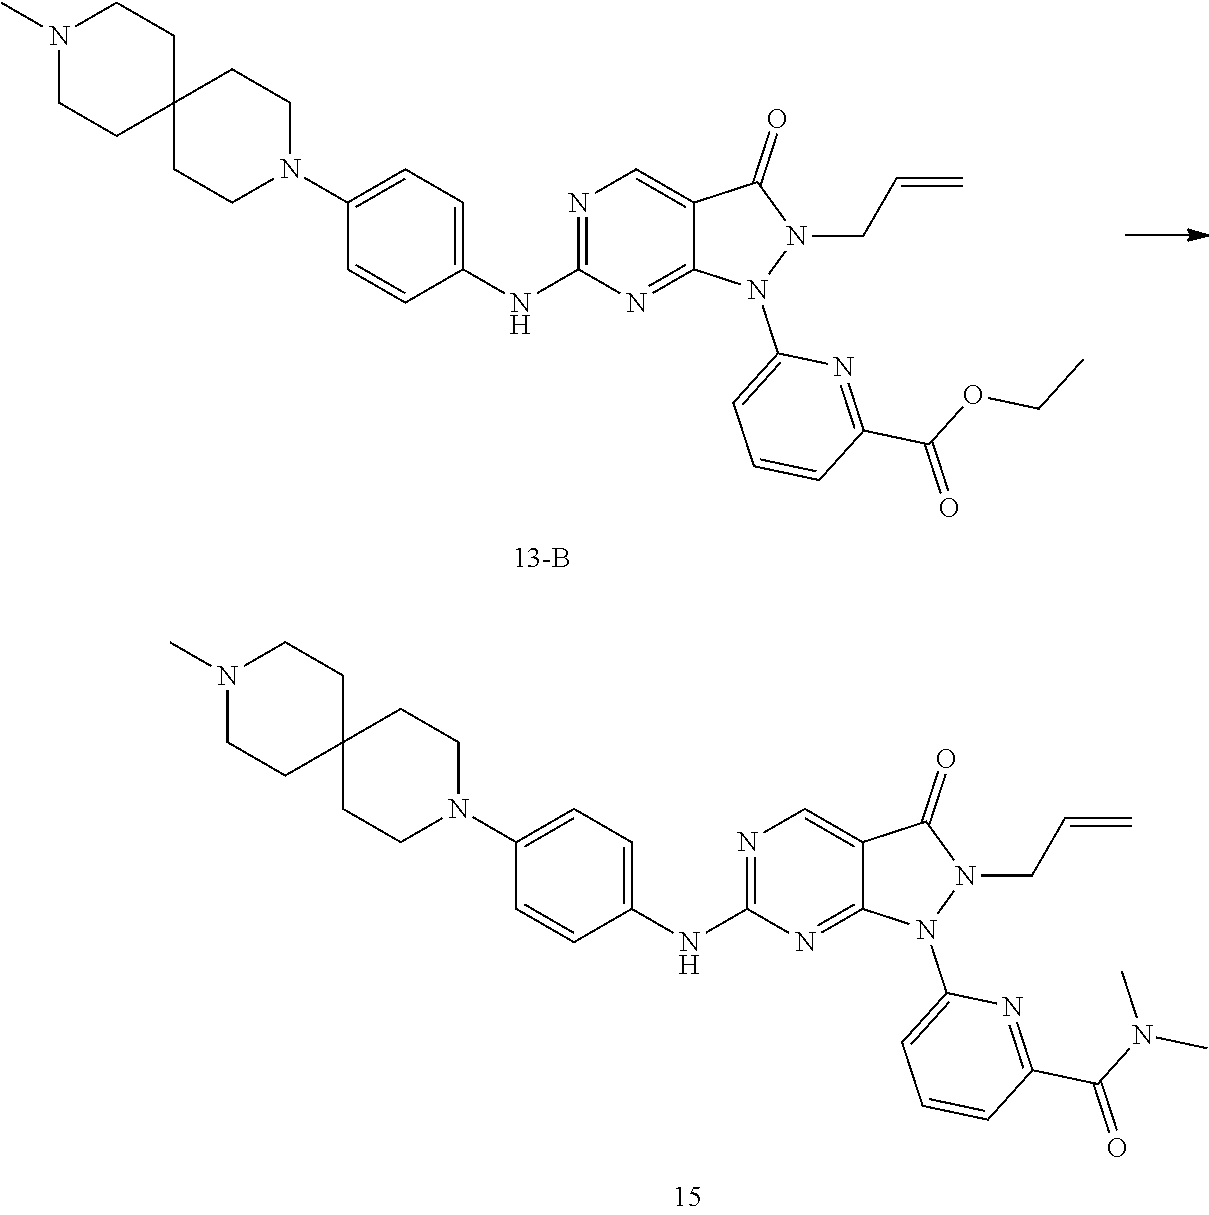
N1=C(NC2=CC=C(N3CCC4(CC3)CCN(C)CC4)C=C2)N=C2C(=C1)C(=O)N(CC=C)N2C1=CC=CC(C(=O)OCC)=N1.N1=C(NC2=CC=C(N3CCC4(CC3)CCN(C)CC4)C=C2)N=C2C(=C1)C(=O)N(CC=C)N2C1=CC=CC(C(=O)N(C)C)=N1
